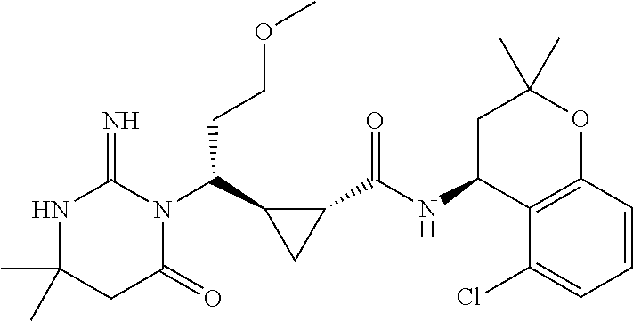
CC1(C)NC(=N)N(C(C2CC2C(NC2C3=C(OC(C)(C)C2)C=CC=C3Cl)=O)CCOC)C(=O)C1
